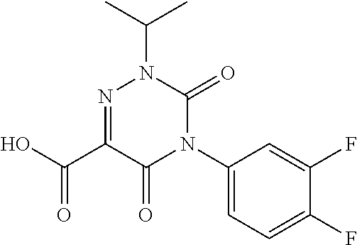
C1(C(=O)O)=NN(C(C)C)C(=O)N(C2=CC=C(F)C(F)=C2)C1=O
